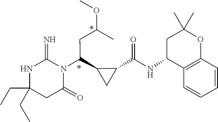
C(C1(CC)NC(=N)N(C(C2CC2C(NC2C3=C(OC(C)(C)C2)C=CC=C3)=O)CC(OC)C)C(=O)C1)C
